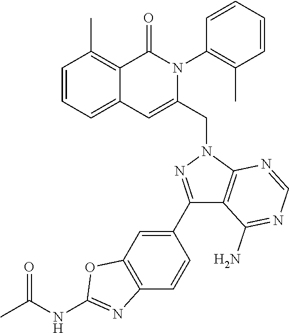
C1=CC=C2C(=C1C)C(=O)N(C1=C(C)C=CC=C1)C(CN1N=C(C3=CC4=C(C=C3)N=C(NC(C)=O)O4)C3=C1N=CN=C3N)=C2
